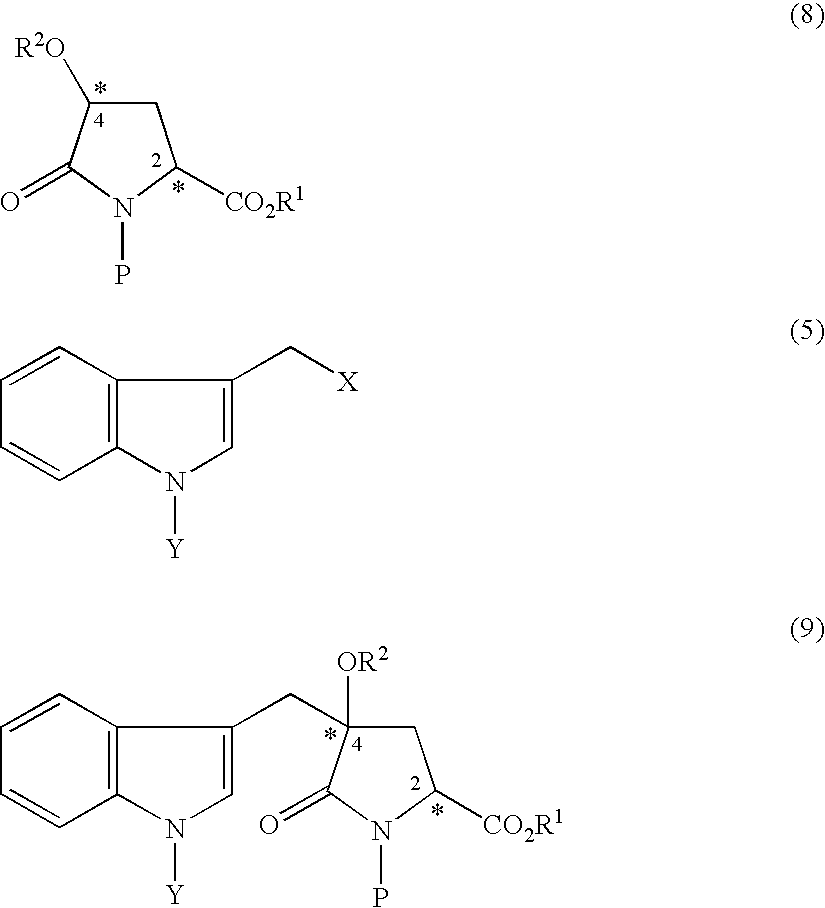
[R2O]C1CC([CO2R1])N(P)C1=O.C1=CC=CC2=C1C(CC1([OR2])CC([CO2R1])N(P)C1=O)=CN2[Y].C1=CC=CC2=C1C(C[X])=CN2[Y]
